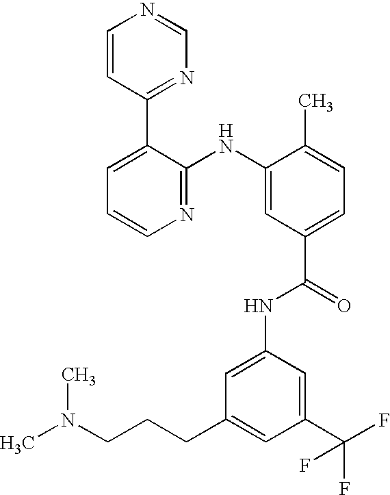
C1=CC(C2=CC=CN=C2NC2=CC(C(NC3=CC(CCCN(C)C)=CC(C(F)(F)F)=C3)=O)=CC=C2C)=NC=N1
